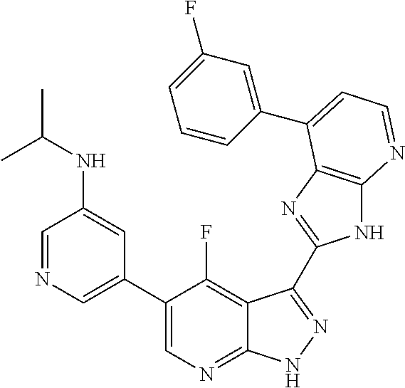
C1=NC=C(C2=CN=C3C(=C2F)C(C2=NC4=C(N2)N=CC=C4C2=CC(F)=CC=C2)=NN3)C=C1NC(C)C
